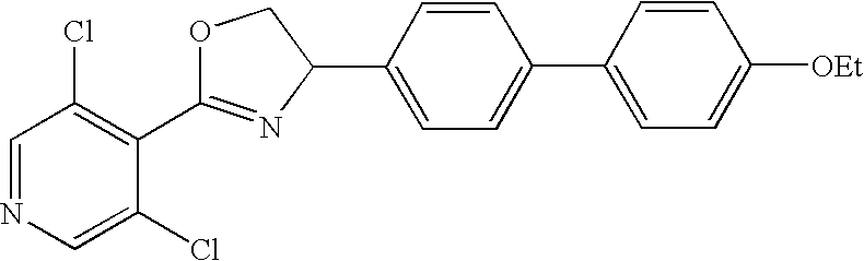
C1=NC=C(Cl)C(C2=NC(C3=CC=C(C4=CC=C([OEt])C=C4)C=C3)CO2)=C1Cl
